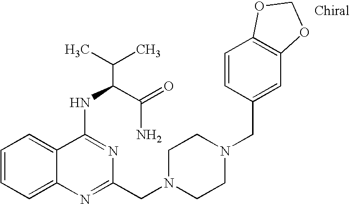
C1=CC=C2C(=C1)C(NC(C(N)=O)C(C)C)=NC(CN1CCN(CC3=CC4=C(C=C3)OCO4)CC1)=N2
